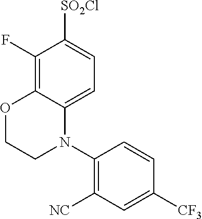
C1(F)=C2C(=CC=C1[SO2Cl])N(C1=C([NC])C=C([CF3])C=C1)CCO2
